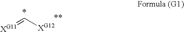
[XG11]=C[XG12]
